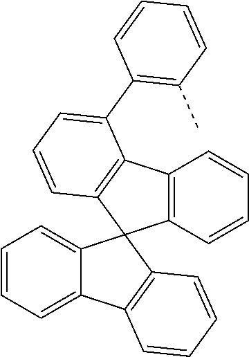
C1=CC=C2C(=C1)C1(C3=C2C=CC=C3)C2=C(C3=C1C=CC=C3C1=C(C)C=CC=C1)C=CC=C2
